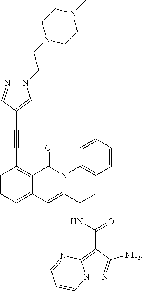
C1=CC=C2C(=C1C#CC1=CN(CCN3CCN(C)CC3)N=C1)C(=O)N(C1=CC=CC=C1)C(C(C)NC(=O)C1=C3N(N=C1[NH2])C=CC=N3)=C2
